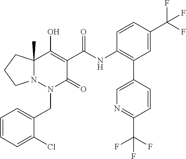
C1=CC=C(Cl)C(CN2C(=O)C(C(=O)NC3=C(C4=CN=C(C(F)(F)F)C=C4)C=C(C(F)(F)F)C=C3)=C(O)C3(C)N2CCC3)=C1
